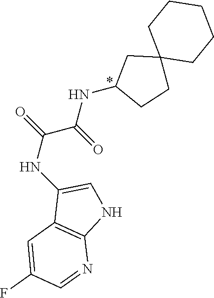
C1(NC(=O)C(=O)NC2CCC3(C2)CCCCC3)=CNC2=C1C=C(F)C=N2
